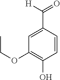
C1=CC(C(=O)[H])=CC(OCC)=C1O
